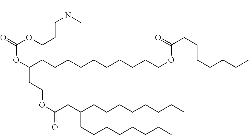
C(CCCCCCCCCCOC(CCCCCCC)=O)(OC(OCCCN(C)C)=O)CCOC(CC(CCCCCCCC)CCCCCCCC)=O
